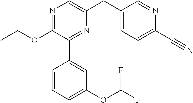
C1(OCC)=NC=C(CC2=CC=C(C#N)N=C2)N=C1C1=CC(OC(F)F)=CC=C1
